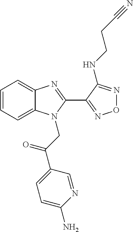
C1=CC=C2C(=C1)N=C(C1=NON=C1NCCC#N)N2CC(C1=CC=C(N)N=C1)=O
